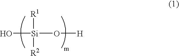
[H]O[Si](O)([R1])[R2]
